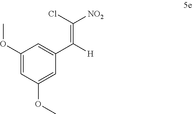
C1(OC)=CC(OC)=CC(C([H])=C(Cl)[NO2])=C1
